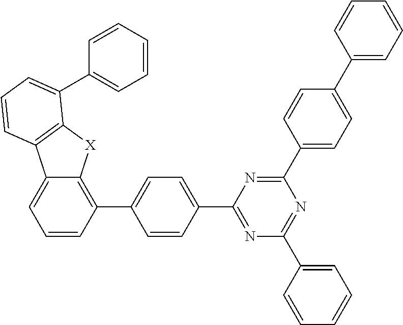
C1=CC(C2=NC(C3=CC=CC=C3)=NC(C3=CC=C(C4=CC=CC=C4)C=C3)=N2)=CC=C1C1=C2C(=CC=C1)C1=C([X]2)C(C2=CC=CC=C2)=CC=C1
